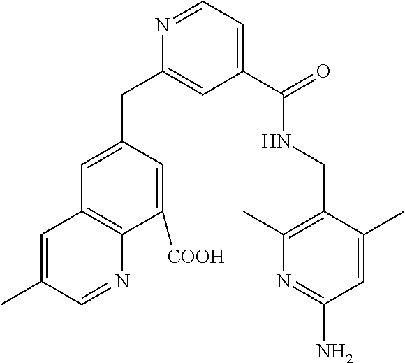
N1=CC=C(C(NCC2=C(C)N=C(N)C=C2C)=O)C=C1CC1=CC2=C(C([COOH])=C1)N=CC(C)=C2
